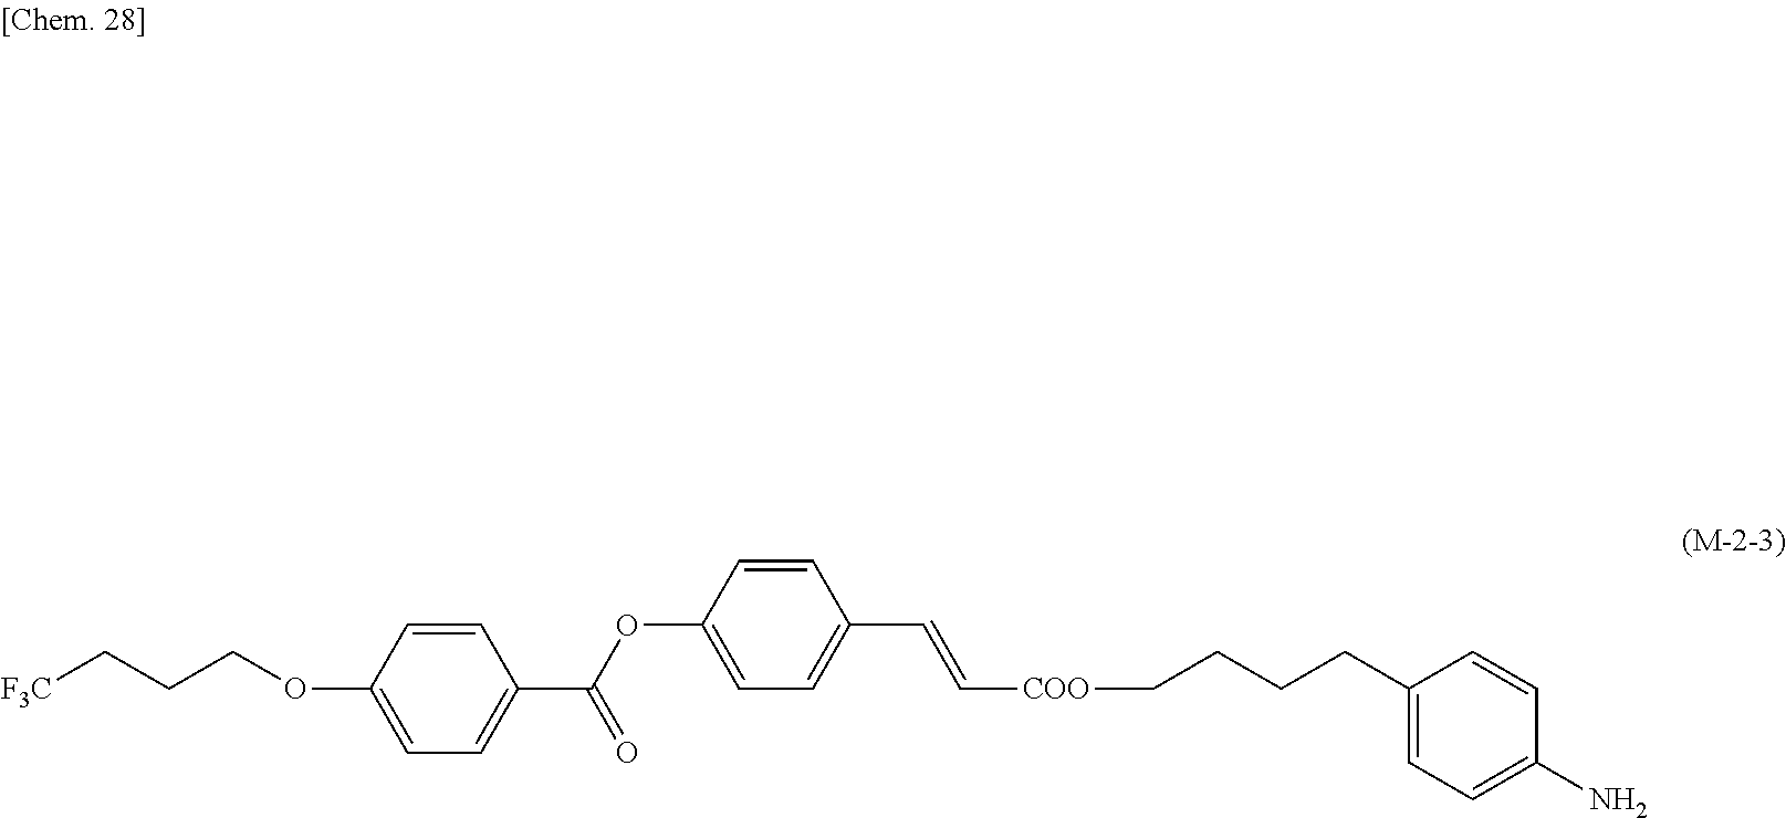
[F3C]CCCOC1=CC=C(C(OC2=CC=C(C=C[COO]CCCCC3=CC=C(N)C=C3)C=C2)=O)C=C1
